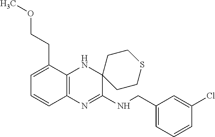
C1(CNC2=NC3=C(NC24CCSCC4)C(CCOC)=CC=C3)=CC=CC(Cl)=C1
